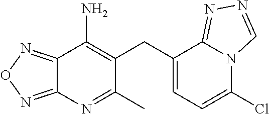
C12=NON=C1N=C(C)C(CC1=CC=C(Cl)N3C1=NN=C3)=C2N
